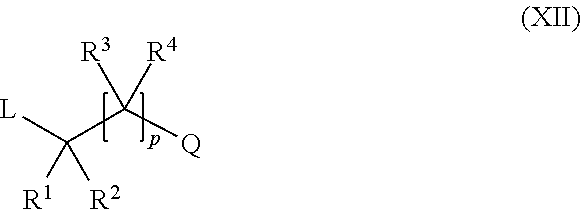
C(C([Q])([R3])[R4])([L])([R1])[R2]
